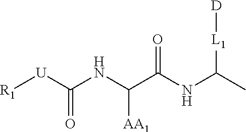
[R1][U]C(NC(C(NC(C)[L1][D])=O)[AA1])=O
